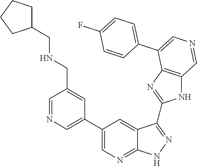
C1=NC=C(C2=CN=C3C(=C2)C(C2=NC4=C(N2)C=NC=C4C2=CC=C(F)C=C2)=NN3)C=C1CNCC1CCCC1
